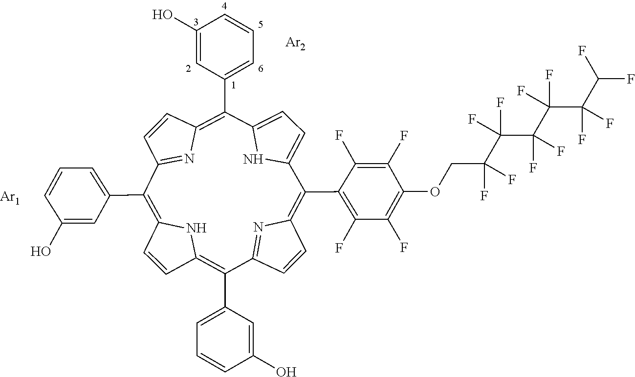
C1=CC2=C(C3=CC=CC(O)=C3)C3=NC(=C(C4=C(F)C(F)=C(OCC(F)(C(C(C(C(C(F)F)(F)F)(F)F)(F)F)(F)F)F)C(F)=C4F)C4=CC=C(N4)C(C4=CC=CC(O)=C4)=C4C=CC(=N4)C(C4=CC=CC(O)=C4)=C1N2)C=C3.[Ar2].[Ar1]
